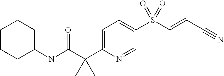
C1CCC(NC(=O)C(C2=CC=C(S(C=CC#N)(=O)=O)C=N2)(C)C)CC1
